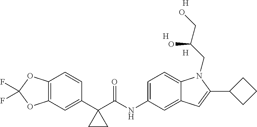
C1(C2(C(NC3=CC=C4C(=C3)C=C(C3CCC3)N4CC(CO)O)=O)CC2)=CC2=C(C=C1)OC(F)(F)O2.[H].[H].[H]
